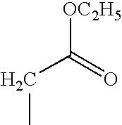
[OC2H5]C(CC)=O
